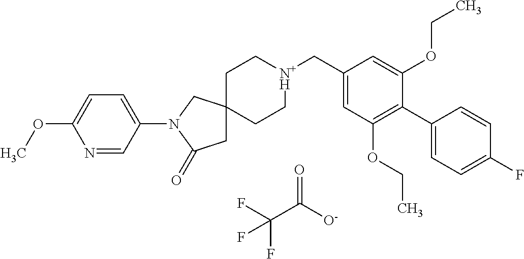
FC(C([O-])=O)(F)F.C1C[N+H](CC2=CC(OCC)=C(C3=CC=C(F)C=C3)C(OCC)=C2)CCC12CC(=O)N(C1=CC=C(OC)N=C1)C2
